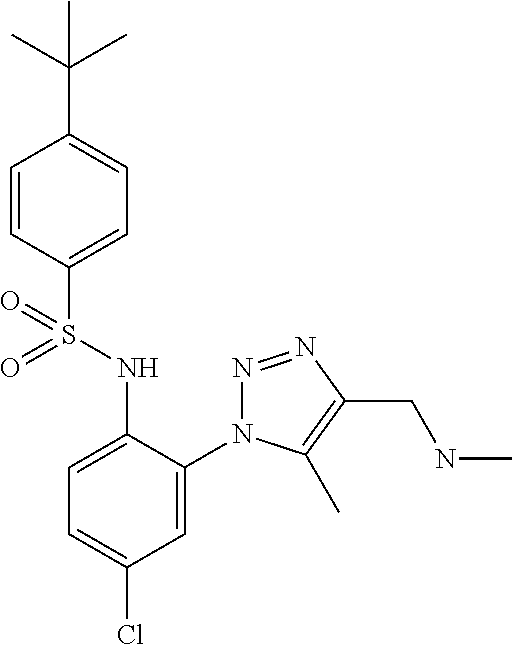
C1=CC(S(NC2=CC=C(Cl)C=C2N2N=NC(CNC)=C2C)(=O)=O)=CC=C1C(C)(C)C
